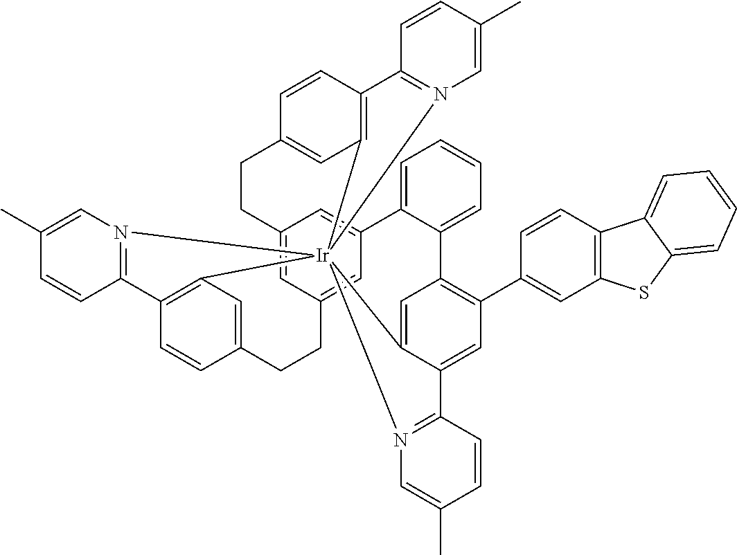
C12=CC3=CC(=C1)C1=CC=CC=C1C1=C(C4=CC5=C(C=C4)C4=CC=CC=C4S5)C=C4C(=C1)[Ir]15(C6=C(C=CC(=C6)CC3)C3=N1C=C(C)C=C3)(C1=C(C=CC(=C1)CC2)C1=N5C=C(C)C=C1)N1=C4C=CC(C)=C1
